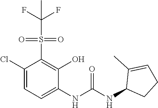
C1(Cl)=CC=C(NC(=O)NC2CCC=C2C)C(O)=C1S(=O)(=O)C(F)(F)C
